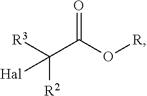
C(C(O[R])=O)([Hal])([R2])[R3]
